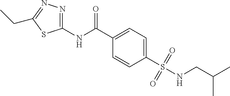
C1(NC(C2=CC=C(S(NCC(C)C)(=O)=O)C=C2)=O)=NN=C(CC)S1
